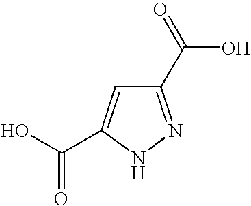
C1(C(=O)O)=NNC(C(O)=O)=C1
